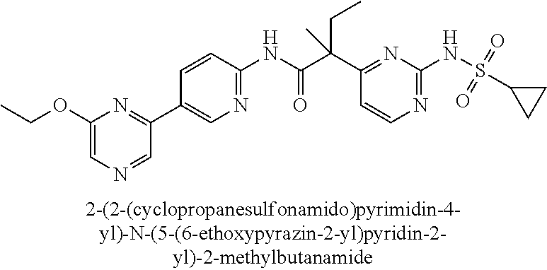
C1(NC(=O)C(C2=NC(NS(C3CC3)(=O)=O)=NC=C2)(CC)C)=NC=C(C2=NC(OCC)=CN=C2)C=C1
